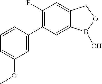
C12=CC(C3=CC(OC)=CC=C3)=C(F)C=C1COB2O
